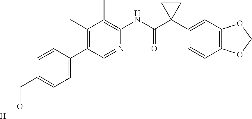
C1=CC(C2=C(C)C(C)=C(NC(C3(C4=CC5=C(C=C4)OCO5)CC3)=O)N=C2)=CC=C1CO.[H]
